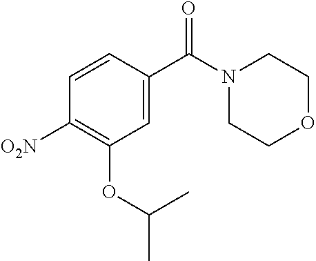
C1=C(C(N2CCOCC2)=O)C=CC([O2N])=C1OC(C)C
